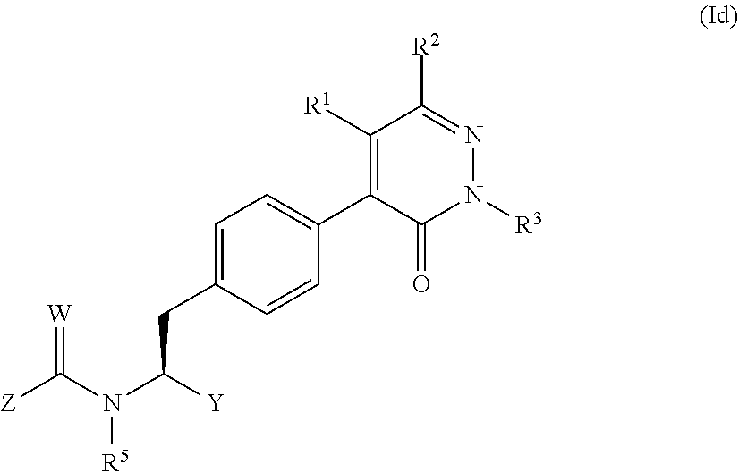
[Z]C(N(C([Y])CC1=CC=C(C2=C([R1])C([R2])=NN([R3])C2=O)C=C1)[R5])=[W]
